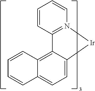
C12=CC=C3C(=C1C=CC=C2)C1=N(C=CC=C1)[Ir]3
